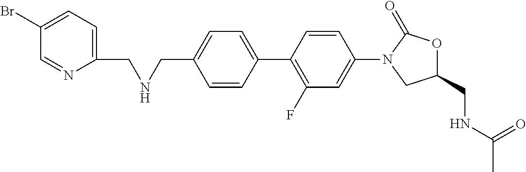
C1=CC(C2=C(F)C=C(N3CC(CNC(=O)C)OC3=O)C=C2)=CC=C1CNCC1=CC=C(Br)C=N1
